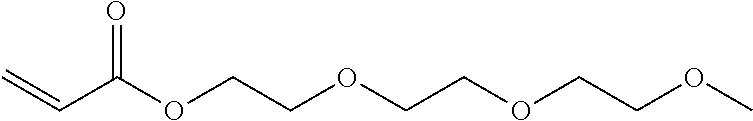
C(=O)(C=C)OCCOCCOCCOC
